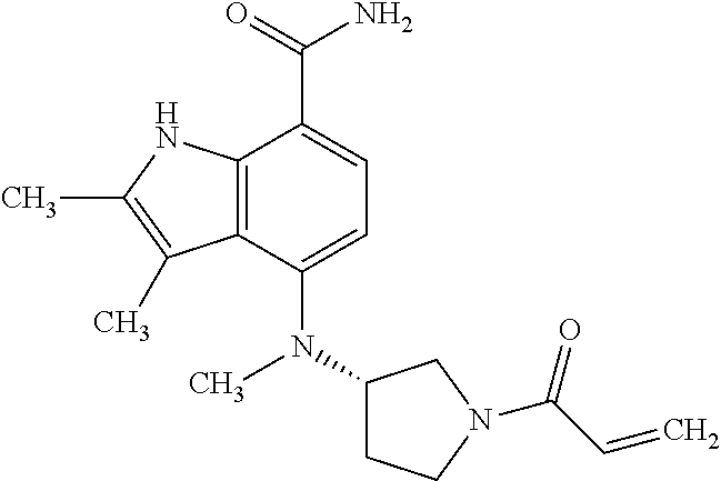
CN(C1=CC=C(C(=O)N)C2=C1C(C)=C(C)N2)C1CCN(C(C=C)=O)C1
